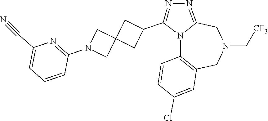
N12C3=C(CN(C[CF3])CC1=NN=C2C1CC2(C1)CN(C1=NC(C#N)=CC=C1)C2)C=C(Cl)C=C3
